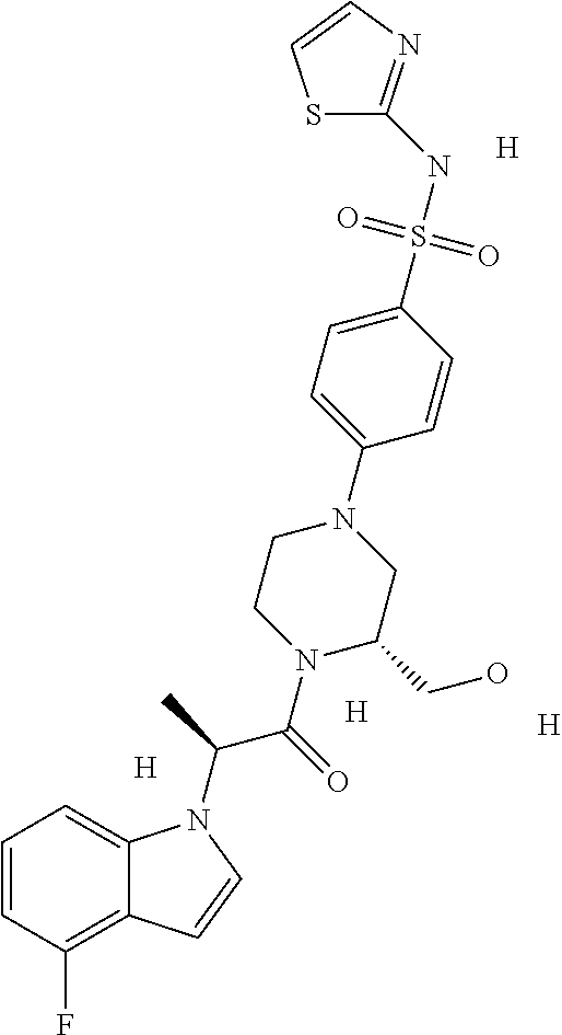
C1=CC(F)=C2C(=C1)N(C(C)C(=O)N1CCN(C3=CC=C(S(NC4=NC=CS4)(=O)=O)C=C3)CC1CO)C=C2.[H].[H].[H].[H]
